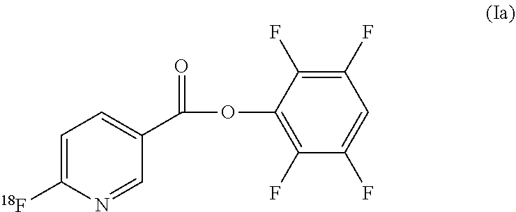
N1=CC(C(OC2=C(F)C(F)=CC(F)=C2F)=O)=CC=C1[18F]
